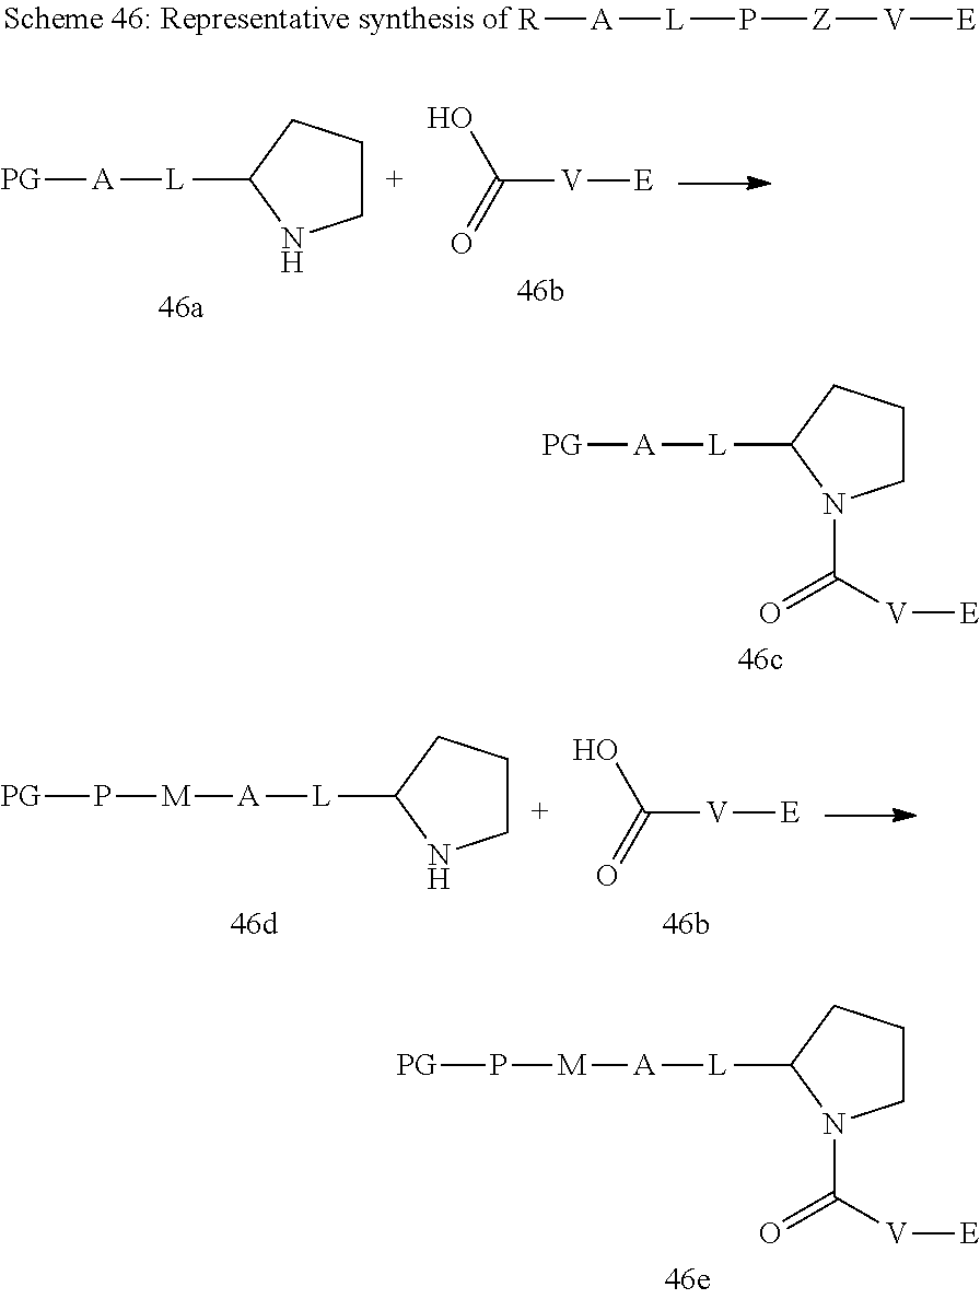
[R][A][L]P[Z][V][E].C1CCC([L][A][PG])N1.[V](C(=O)O)[E].C1CCC([L][A][PG])N1C([V][E])=O.C1CCC([L][A][M]P[PG])N1.[V](C(=O)O)[E].C1CCC([L][A][M]P[PG])N1C([V][E])=O
